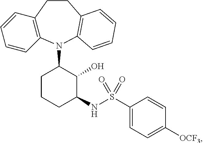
C12=C(N(C3CCCC(NS(C4=CC=C([OCF3])C=C4)(=O)=O)C3O)C3=C(CC1)C=CC=C3)C=CC=C2
